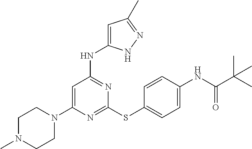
N1=C(SC2=CC=C(NC(C(C)(C)C)=O)C=C2)N=C(NC2=CC(C)=NN2)C=C1N1CCN(C)CC1
